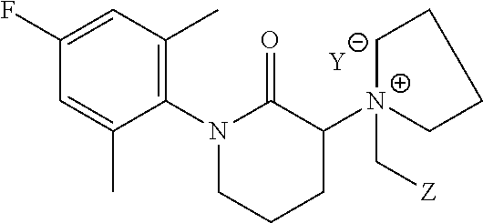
C1=C(C)C(N2C(=O)C([N+]3(C[Z])CCCC3)CCC2)=C(C)C=C1F.[Y]
